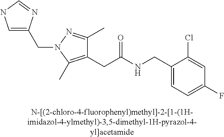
C1=C(F)C=C(Cl)C(CNC(CC2=C(C)N(CC3=CNC=N3)N=C2C)=O)=C1
